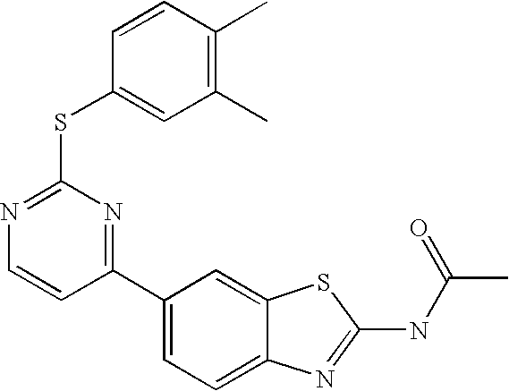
C1(C2=NC(SC3=CC(C)=C(C)C=C3)=NC=C2)=CC=C2C(=C1)SC(NC(C)=O)=N2
